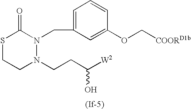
S1CCN(CCC([W2])O)N(CC2=CC=CC(OC[COORD1b])=C2)C1=O
